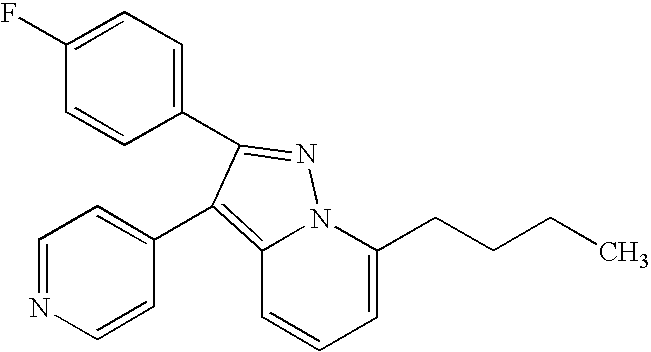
C1(F)=CC=C(C2=NN3C(=C2C2=CC=NC=C2)C=CC=C3CCCC)C=C1
